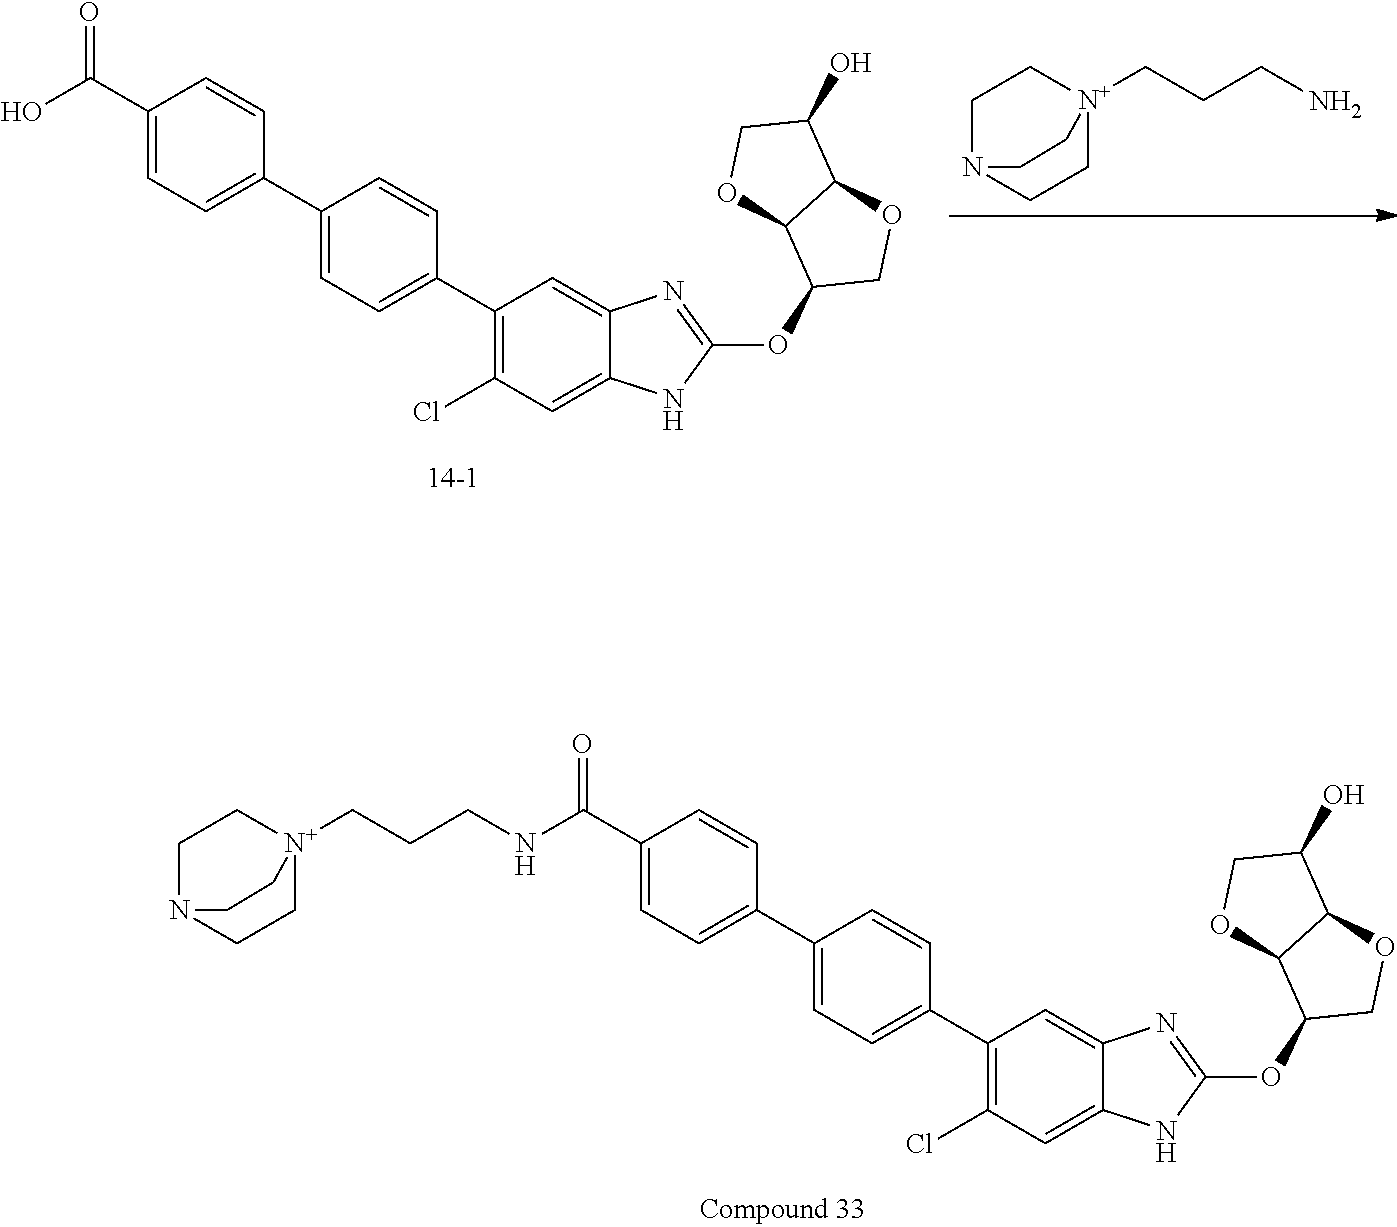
C1(C(=O)NCCC[N+]23CCN(CC2)CC3)=CC=C(C2=CC=C(C3=C(Cl)C=C4C(=C3)N=C(OC3COC5C3OCC5O)N4)C=C2)C=C1.C1(C(O)=O)=CC=C(C2=CC=C(C3=C(Cl)C=C4C(=C3)N=C(OC3COC5C3OCC5O)N4)C=C2)C=C1.[N+]12(CCCN)CCN(CC1)CC2
